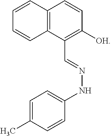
C12=C(C(C=NNC3=CC=C(C)C=C3)=C([OH])C=C1)C=CC=C2
